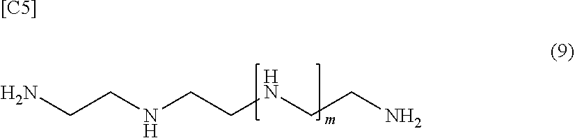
NCCNCCNCCN.[[C5]]
